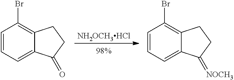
[NH2OCH3HCl].C1=CC=C2C(=C1Br)CCC2=O.C1=CC=C2C(=C1Br)CCC2=[NOCH3]
